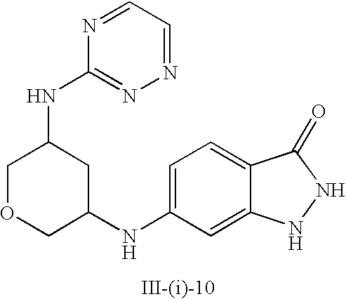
C1=C(NC2CC(NC3=NN=CC=N3)COC2)C=C2C(=C1)C(=O)NN2
